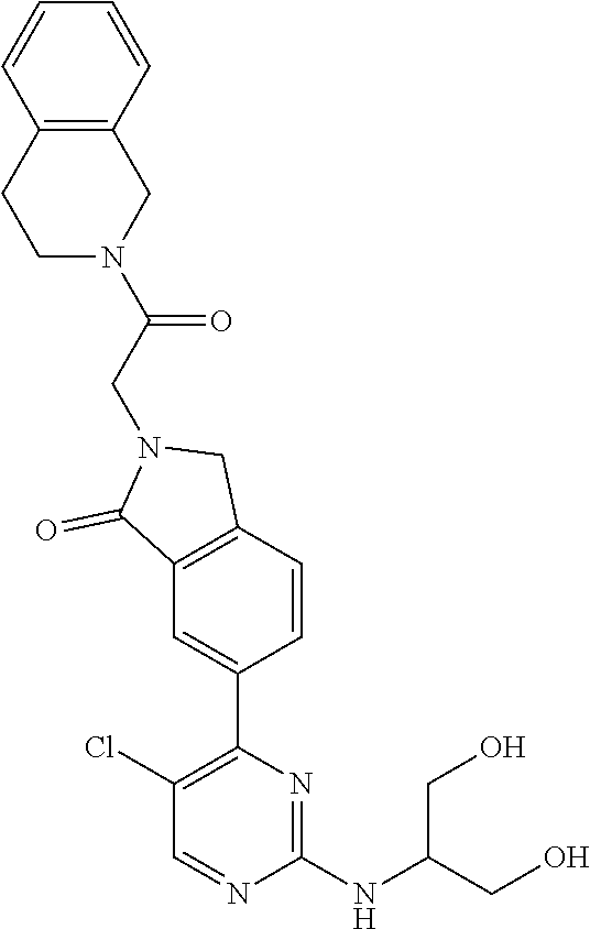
C1(Cl)=C(C2=CC3=C(C=C2)CN(CC(N2CC4=C(CC2)C=CC=C4)=O)C3=O)N=C(NC(CO)CO)N=C1
